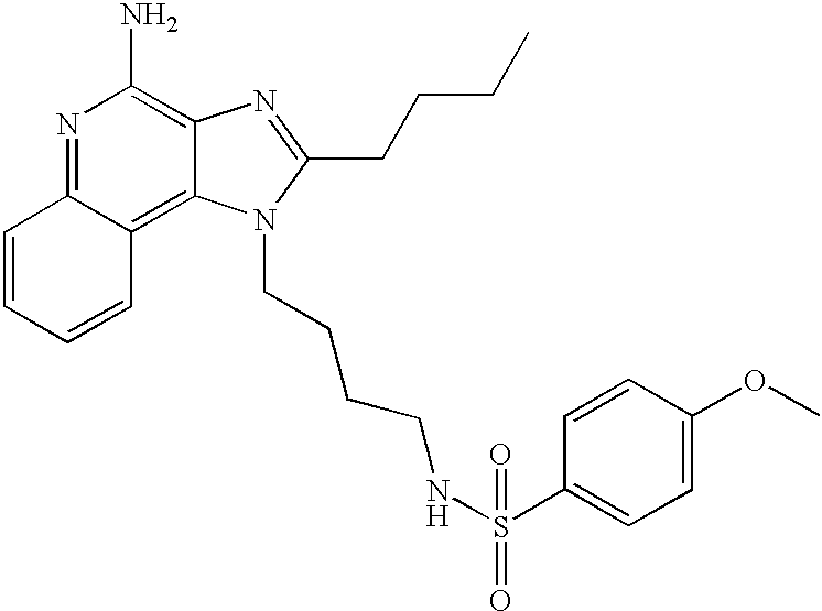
N1=C2C(=C3C(=C1N)N=C(CCCC)N3CCCCNS(C1=CC=C(OC)C=C1)(=O)=O)C=CC=C2
